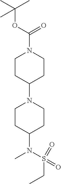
C1CC(N2CCC(N(C)S(=O)(CC)=O)CC2)CCN1C(OC(C)(C)C)=O
